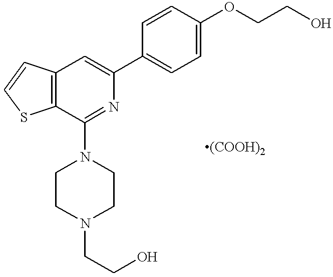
C12=C(C(N3CCN(CCO)CC3)=NC(C3=CC=C(OCCO)C=C3)=C1)SC=C2
